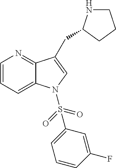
C1=CC=C2C(=N1)C(CC1NCCC1)=CN2S(=O)(=O)C1=CC=CC(F)=C1
